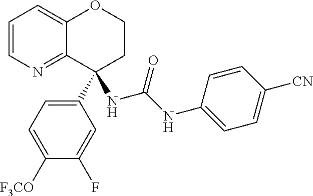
C1=CN=C2C(=C1)OCCC2(C1=CC=C([F3CO])C(F)=C1)NC(=O)NC1=CC=C([CN])C=C1
